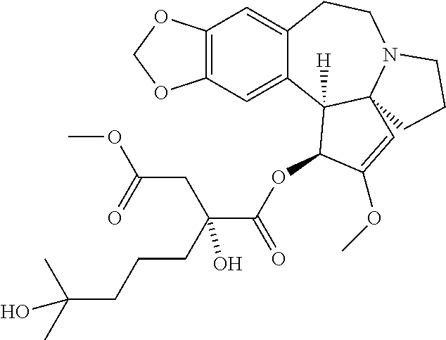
C12=C(C=C3C(=C1)CCN1C4(C3([H])C(OC(=O)C(CC(=O)OC)(CCCC(C)(C)O)O)C(OC)=C4)CCC1)OCO2
